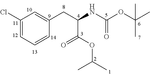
C1(Cl)=CC=CC(CC(NC(OC(C)(C)C)=O)C(OC(C)C)=O)=C1
